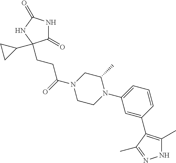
C1(=O)NC(=O)NC1(C1CC1)CCC(N1CCN(C2=CC=CC(C3=C(C)NN=C3C)=C2)C(C)C1)=O
